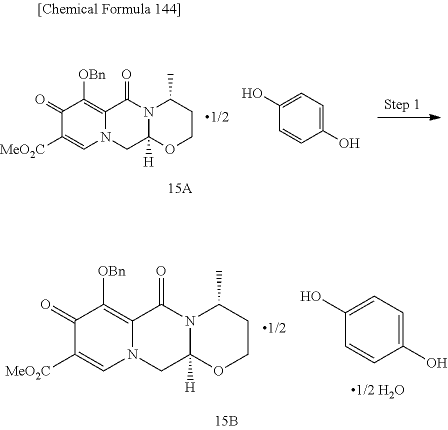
OC1=CC=C(O)C=C1.O=C1C([OBn])=C2N(C=C1[MeO2C])CC1([H])N(C2=O)C(C)CCO1.OC1=CC=C(O)C=C1.O=C1C([OBn])=C2N(C=C1[MeO2C])CC1([H])N(C2=O)C(C)CCO1
